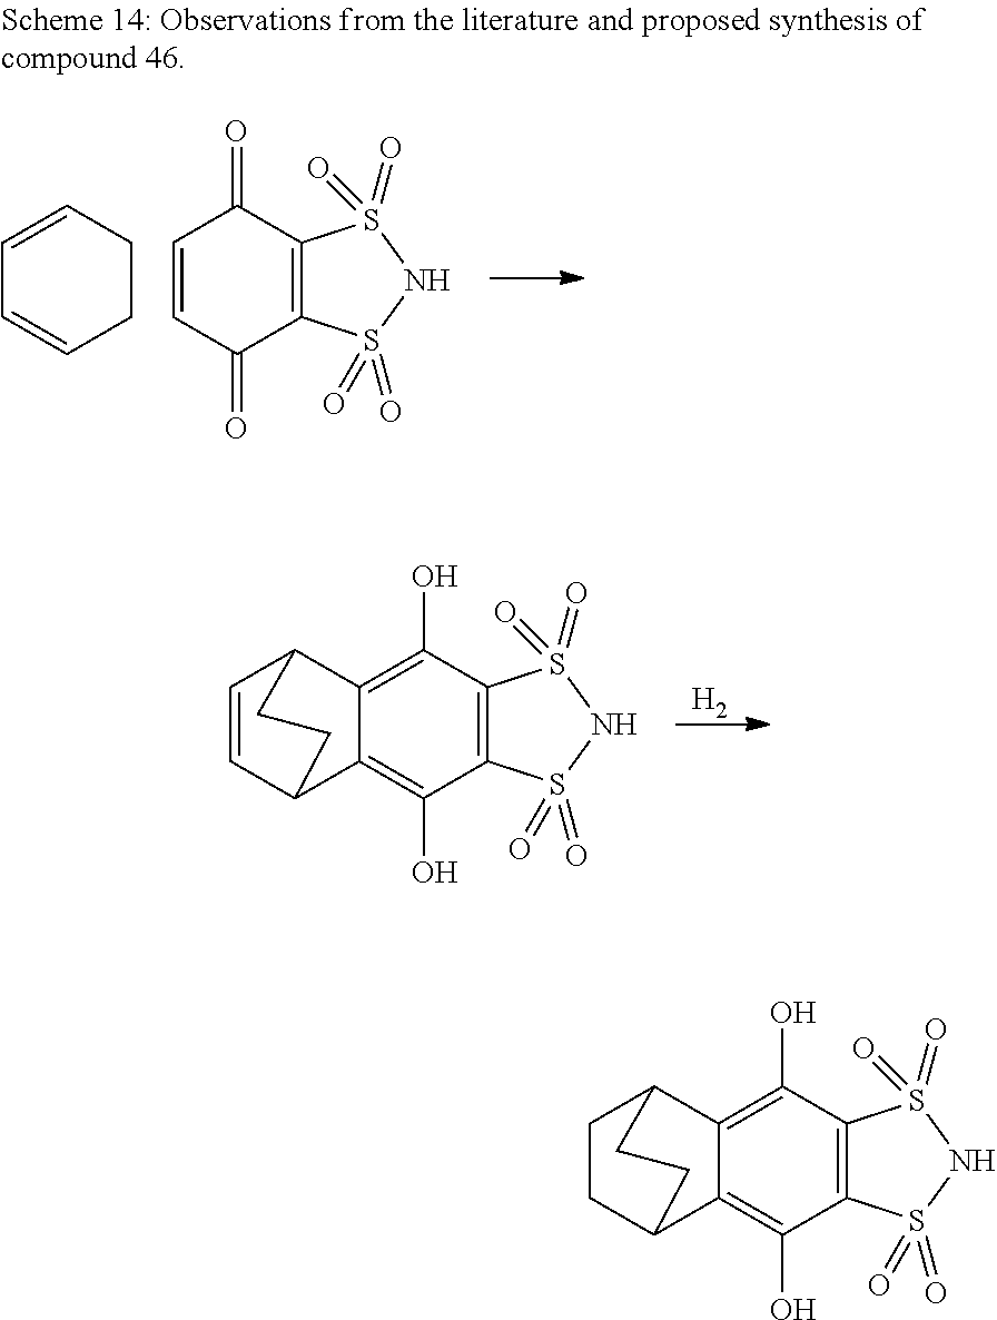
C1=CC=CCC1.C1(=O)C=CC(=O)C2=C1S(=O)(=O)NS2(=O)=O.[H2].C1(O)=C2C(=C(O)C3=C1S(=O)(=O)NS3(=O)=O)C1C=CC2CC1.C1(O)=C2C(=C(O)C3=C1S(=O)(=O)NS3(=O)=O)C1CCC2CC1
